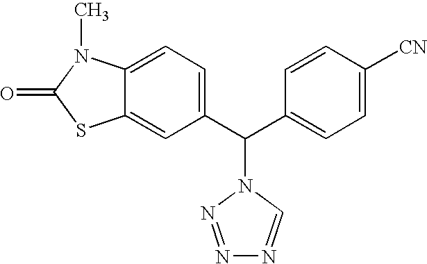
C1(C(C2=CC=C([CN])C=C2)N2C=NN=N2)=CC=C2C(=C1)SC(=O)N2C
